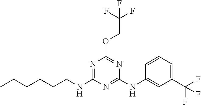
O(C1=NC(NC2=CC(C(F)(F)F)=CC=C2)=NC(NCCCCCC)=N1)CC(F)(F)F
